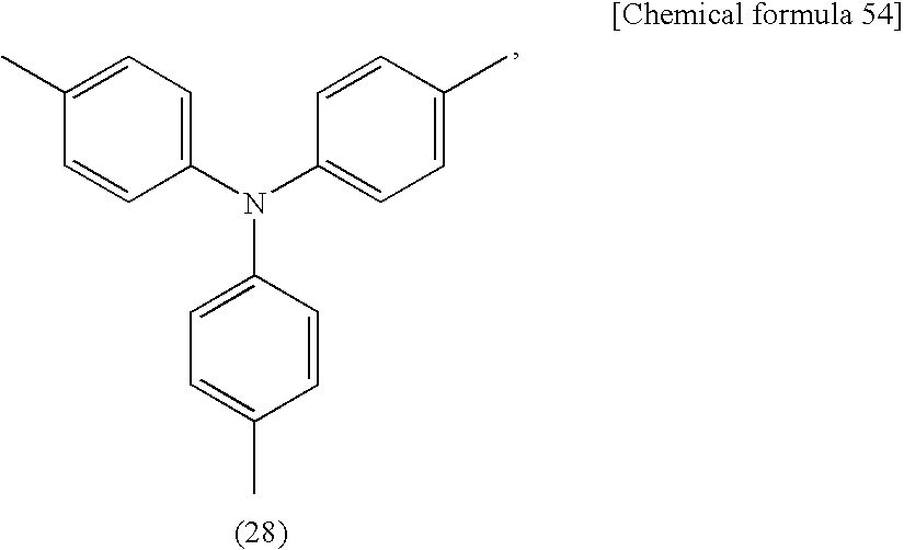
C1=C(C)C=CC(N(C2=CC=C(C)C=C2)C2=CC=C(C)C=C2)=C1
